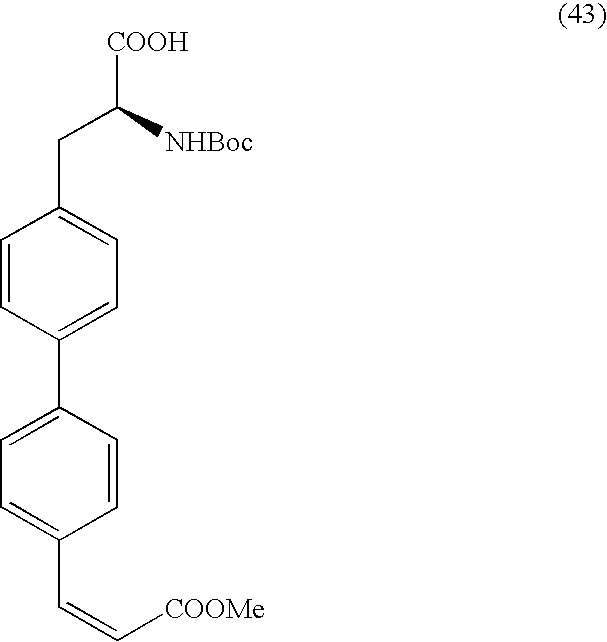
C1=CC(C2=CC=C(C=C[COOMe])C=C2)=CC=C1CC([COOH])[NHBoc]
